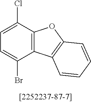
C12=C(C(Cl)=CC=C1Br)OC1=C2C=CC=C1
